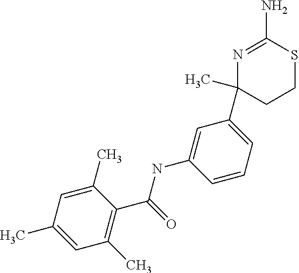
N1=C(N)SCCC1(C)C1=CC=CC(NC(=O)C2=C(C)C=C(C)C=C2C)=C1
